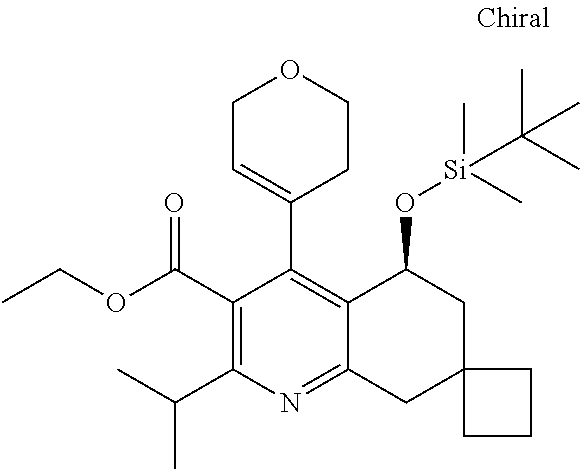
C1(C(=O)OCC)=C(C(C)C)N=C2C(=C1C1=CCOCC1)C(O[Si](C)(C)C(C)(C)C)CC1(C2)CCC1
